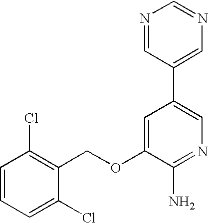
C1=CC=C(Cl)C(COC2=CC(C3=CN=CN=C3)=CN=C2N)=C1Cl
